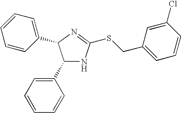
C1(C2=CC=CC=C2)NC(SCC2=CC=CC(Cl)=C2)=NC1C1=CC=CC=C1
